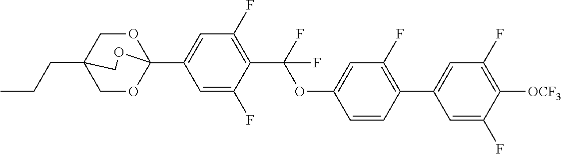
CCCC12COC(C3=CC(F)=C(C(OC4=CC(F)=C(C5=CC(F)=C([OCF3])C(F)=C5)C=C4)(F)F)C(F)=C3)(OC1)OC2
